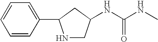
C(NC)(=O)NC1CC(C2=CC=CC=C2)NC1
